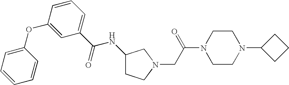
C1(C(NC2CCN(CC(N3CCN(C4CCC4)CC3)=O)C2)=O)=CC=CC(OC2=CC=CC=C2)=C1
